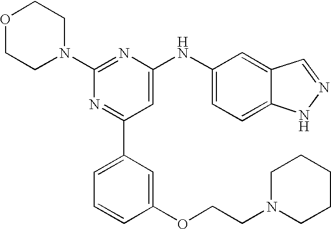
C1(N2CCOCC2)=NC(NC2=CC=C3C(=C2)C=NN3)=CC(C2=CC=CC(OCCN3CCCCC3)=C2)=N1
